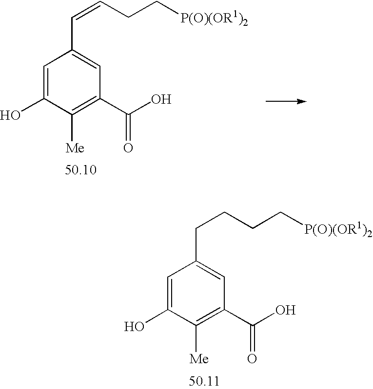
C1=C(O)C([Me])=C(C(O)=O)C=C1C=CCC[P(O)(OR1)2].C1=C(O)C([Me])=C(C(O)=O)C=C1CCCC[P(O)(OR1)2]
